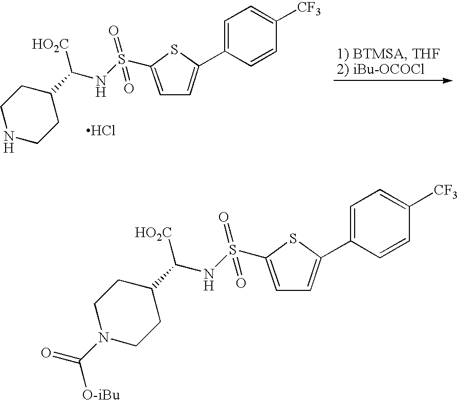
N1CCC(C(NS(C2=CC=C(C3=CC=C([CF3])C=C3)S2)(=O)=O)[HO2C])CC1.Cl.N1(C([O-iBu])=O)CCC(C(NS(C2=CC=C(C3=CC=C([CF3])C=C3)S2)(=O)=O)[HO2C])CC1
